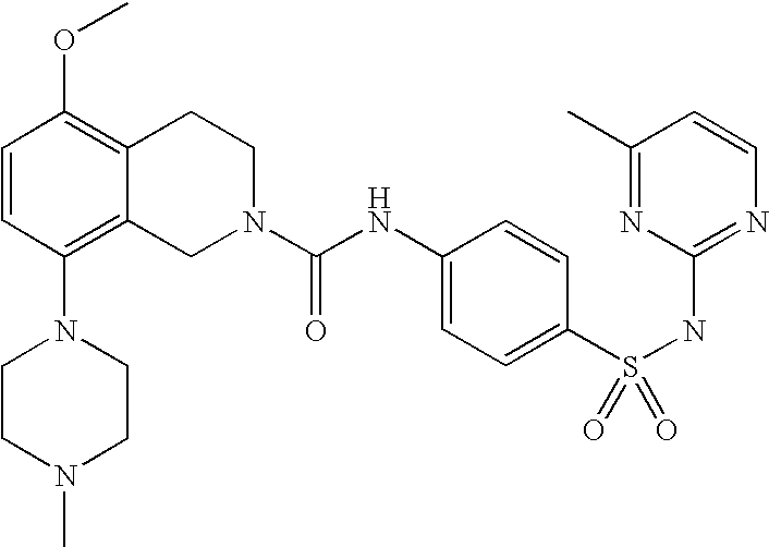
C1=CC(N2CCN(C)CC2)=C2C(=C1OC)CCN(C(NC1=CC=C(S(NC3=NC=CC(C)=N3)(=O)=O)C=C1)=O)C2
